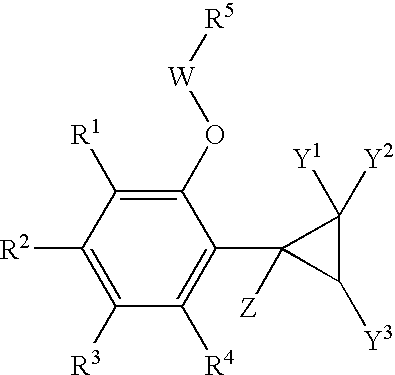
C1(O[W][R5])=C([R1])C([R2])=C([R3])C([R4])=C1C1([Z])C([Y3])C1([Y2])[Y1]
